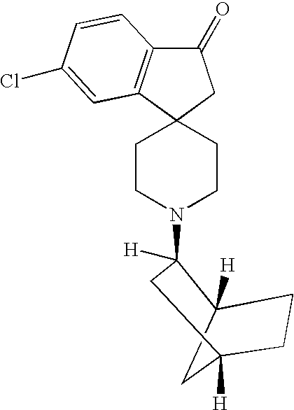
C12([H])CC([H])(CC1)CC2(N1CCC2(C3=C(C(=O)C2)C=CC(Cl)=C3)CC1)[H]
